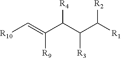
C(C(C(C([R1])[R2])[R3])[R4])(=C[R10])[R9]
